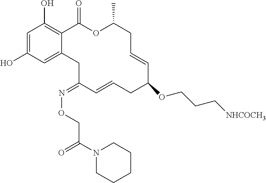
C1=C(O)C=C2C(=C1O)C(=O)OC(C)CC=CC(OCCC[NHCOCH3])CC=CC(=NOCC(N1CCCCC1)=O)C2
